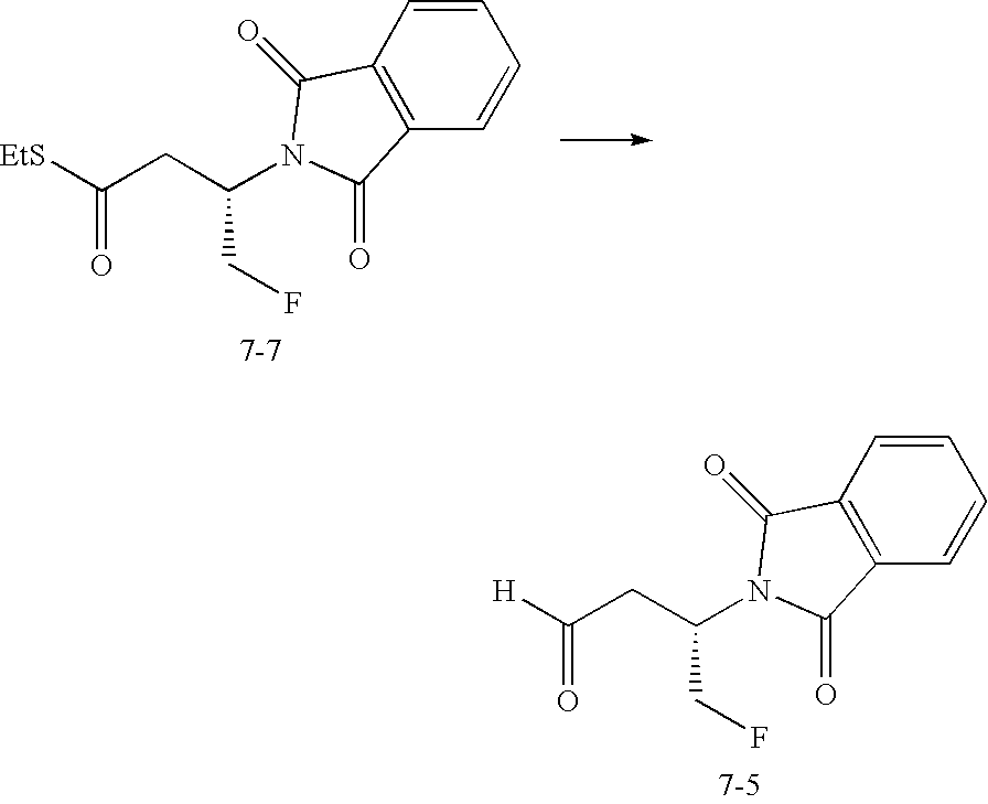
[EtS]C(CC(CF)N1C(=O)C2=C(C=CC=C2)C1=O)=O.[H]C(CC(CF)N1C(=O)C2=C(C=CC=C2)C1=O)=O
